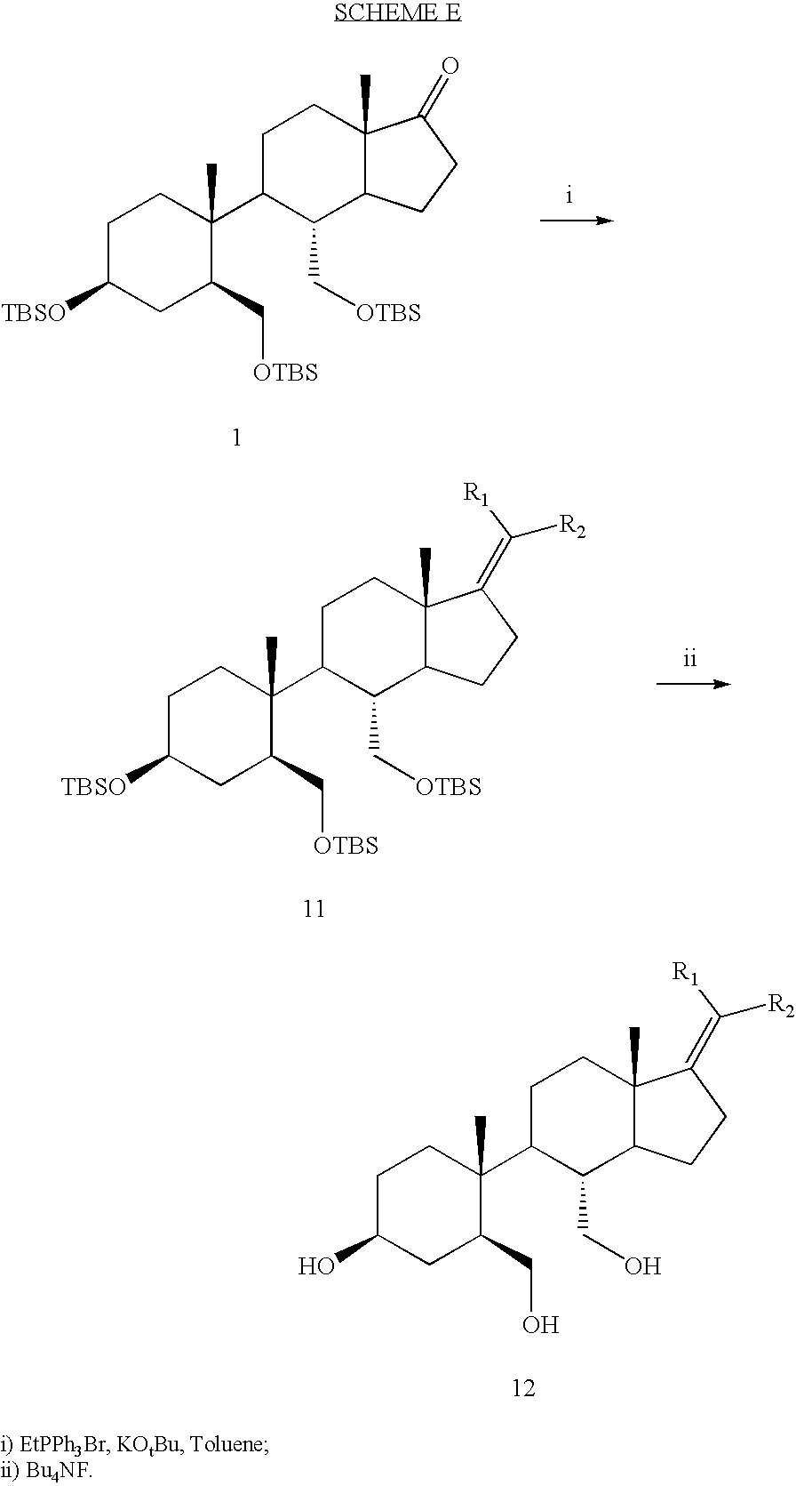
C1C([OTBS])CC(C[OTBS])C(C2C(C[OTBS])C3C(C)(CC2)C(=O)CC3)(C)C1.C1C([OTBS])CC(C[OTBS])C(C2C(C[OTBS])C3C(C)(CC2)C(=C([R2])[R1])CC3)(C)C1.C1C(O)CC(CO)C(C2C(CO)C3C(C)(CC2)C(=C([R2])[R1])CC3)(C)C1
